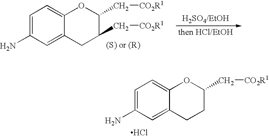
C1=C(N)C=C2C(=C1)OC(C[CO2R1])C(C[CO2R1])C2.C1=C(N)C=C2C(=C1)OC(C[CO2R1])CC2.Cl
